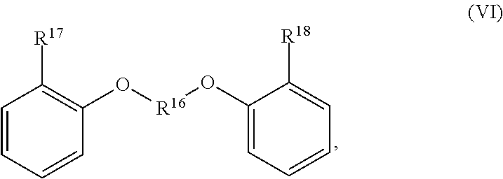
C1=CC=CC(O[R16]OC2=CC=CC=C2[R18])=C1[R17]
